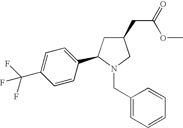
C1(C(F)(F)F)=CC=C(C2CC(CC(OC)=O)CN2CC2=CC=CC=C2)C=C1
